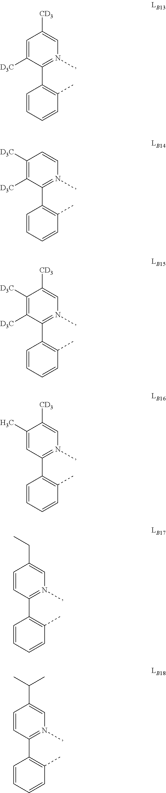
C1=CC=CC(C)=C1C1=N(C)C=C([CD3])C=C1[D3C].C1=CC=CC(C)=C1C1=N(C)C=CC([D3C])=C1[D3C].C1=CC=CC(C)=C1C1=N(C)C=C([CD3])C([D3C])=C1[D3C].C1=CC=CC(C)=C1C1=N(C)C=C([CD3])C(C)=C1.C1=CC=CC(C)=C1C1=N(C)C=C(CC)C=C1.C1=CC=CC(C)=C1C1=N(C)C=C(C(C)C)C=C1
